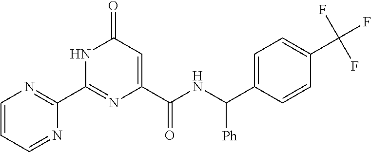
C1(C2=NC=CC=N2)=NC(C(NC(C2=CC=C(C(F)(F)F)C=C2)[Ph])=O)=CC(=O)N1
